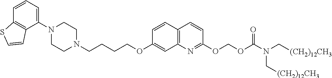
C1N(C2=CC=CC3=C2C=CS3)CCN(CCCCOC2=CC3=C(C=C2)C=CC(OCOC(=O)N(C[(CH2)12CH3])C[(CH2)12CH3])=N3)C1
